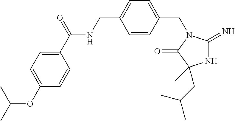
N1C(=N)N(CC2=CC=C(CNC(C3=CC=C(OC(C)C)C=C3)=O)C=C2)C(=O)C1(CC(C)C)C
